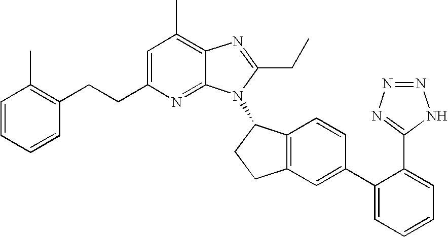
C1=C(CCC2=C(C)C=CC=C2)N=C2C(=C1C)N=C(CC)N2C1C2=C(CC1)C=C(C1=CC=CC=C1C1=NN=NN1)C=C2
